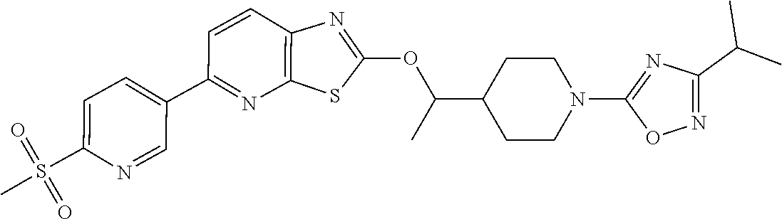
C1=CC2=C(N=C1C1=CC=C(S(C)(=O)=O)N=C1)SC(OC(C1CCN(C3=NC(C(C)C)=NO3)CC1)C)=N2
